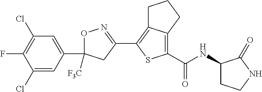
O1C(C2=CC(Cl)=C(F)C(Cl)=C2)([F3C])CC(C2=C3C(=C(C(=O)NC4CCNC4=O)S2)CCC3)=N1
